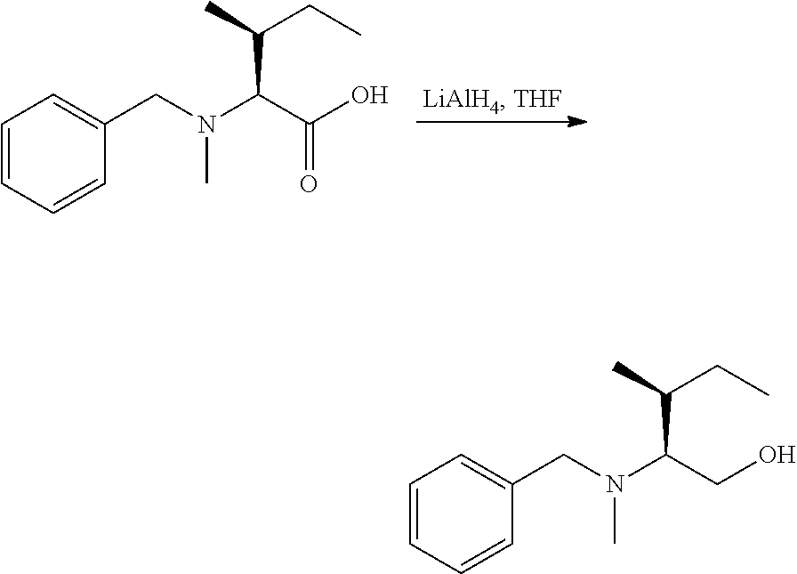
N(C(C(O)=O)C(C)CC)(CC1=CC=CC=C1)C.N(C(CO)C(C)CC)(CC1=CC=CC=C1)C
